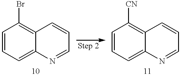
C1=CC=C2C(=C1Br)C=CC=N2.C1=CC=C2C(=C1[CN])C=CC=N2
